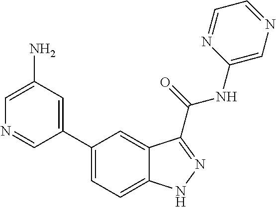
C1(N)=CN=CC(C2=CC=C3C(=C2)C(C(NC2=CN=CC=N2)=O)=NN3)=C1
